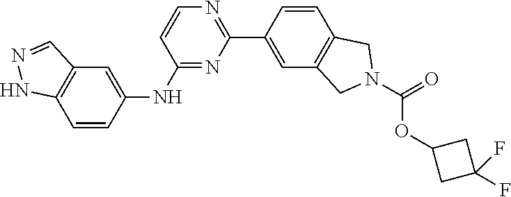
C1=CC(NC2=NC(C3=CC4=C(C=C3)CN(C(=O)OC3CC(F)(F)C3)C4)=NC=C2)=CC2=C1NN=C2
